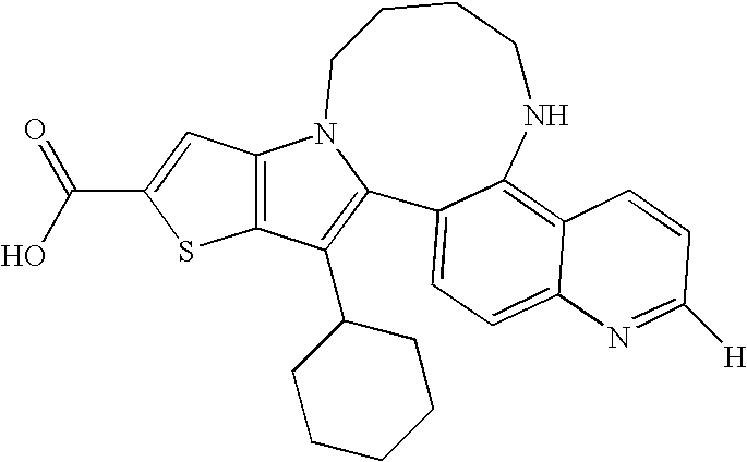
C12=C(C(C3CCCCC3)=C3C4=CC=C5C(=C4NCCCCN13)C=CC([H])=N5)SC(C(=O)O)=C2
